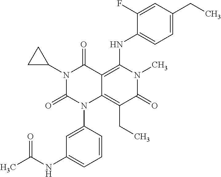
N1(C2CC2)C(=O)N(C2=CC(NC(C)=O)=CC=C2)C2=C(CC)C(=O)N(C)C(NC3=CC=C(CC)C=C3F)=C2C1=O
